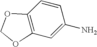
C12=C(C=C(N)C=C1)OCO2
